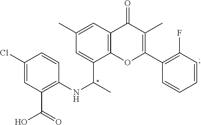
C1(Cl)=CC(C(=O)O)=C(NC(C2=CC(C)=CC3=C2OC(C2=C(F)C=CC=C2)=C(C)C3=O)C)C=C1
